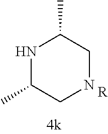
N1C(C)CNCC1C.[R]
